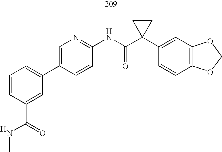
C1(C2=CC=CC(C(=O)NC)=C2)=CN=C(NC(C2(C3=CC4=C(C=C3)OCO4)CC2)=O)C=C1.[H]
